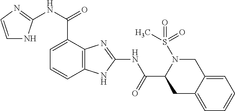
C1=C(C(NC2=NC=CN2)=O)C2=C(C=C1)NC(NC(C1CC3=CC=CC=C3CN1S(C)(=O)=O)=O)=N2
